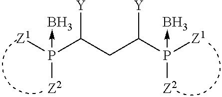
P(C(CC(P([Z2])([Z1])->B)[Y])[Y])([Z1])([Z2])->B
